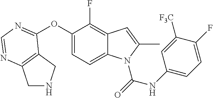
O(C1=CC=C2C(=C1F)C=C(C)N2C(=O)NC1=CC=C(F)C([F3C])=C1)C1=NC=NC2=C1CNC2
